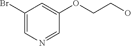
C1(Br)=CN=CC(OCCO)=C1
